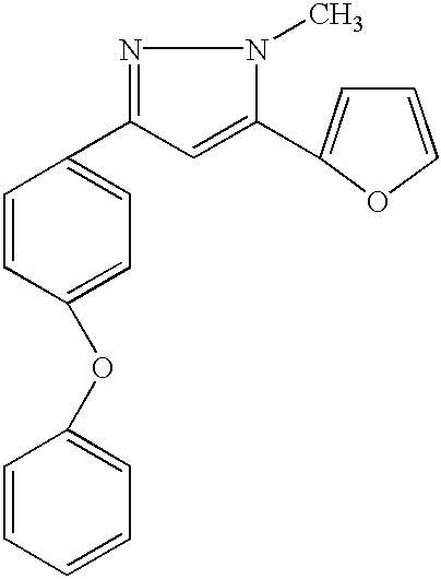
N1=C(C2=CC=C(OC3=CC=CC=C3)C=C2)C=C(C2=CC=CO2)N1C
